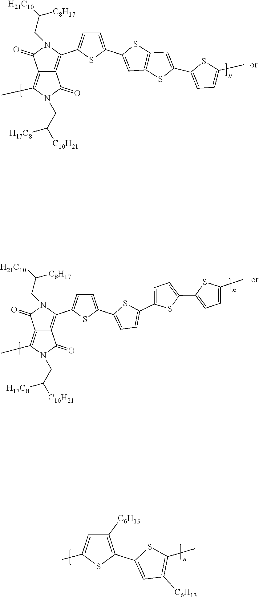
C12=C(C)N(CC([C10H21])[H17C8])C(=O)C1=C(C1=CC=C(C3=CC4=C(S3)C=C(C3=CC=C(C)S3)S4)S1)N(CC([H21C10])[C8H17])C2=O.C12=C(C)N(CC([C10H21])[H17C8])C(=O)C1=C(C1=CC=C(C3=CC=C(C4=CC=C(C5=CC=C(C)S5)S4)S3)S1)N(CC([H21C10])[C8H17])C2=O.C1([C6H13])=C(C2=CC([C6H13])=C(C)S2)SC(C)=C1
